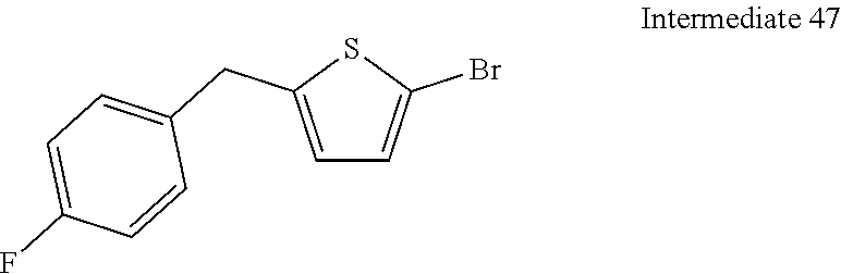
C1=C(CC2=CC=C(F)C=C2)SC(Br)=C1
